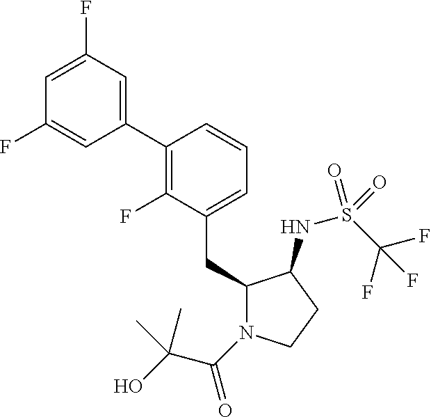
C1(CC2=CC=CC(C3=CC(F)=CC(F)=C3)=C2F)N(C(C(O)(C)C)=O)CCC1NS(C(F)(F)F)(=O)=O
